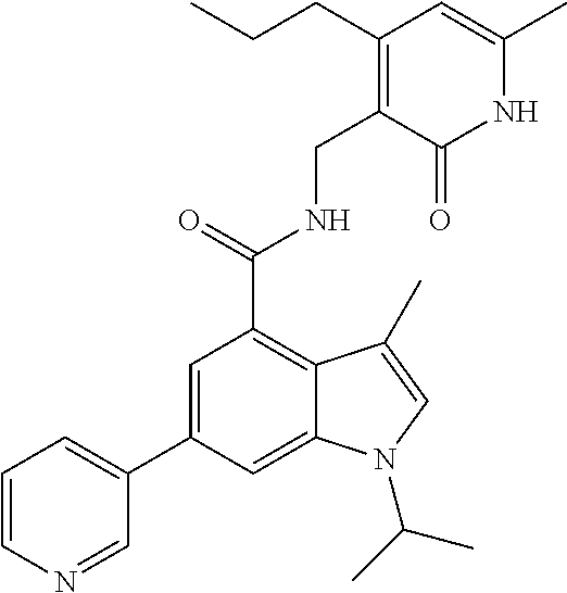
C1(C2=CC(C(NCC3=C(CCC)C=C(C)NC3=O)=O)=C3C(=C2)N(C(C)C)C=C3C)=CC=CN=C1
